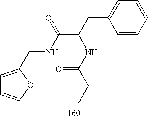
C1=C(CNC(C(CC2=CC=CC=C2)NC(CC)=O)=O)OC=C1
